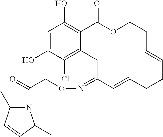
C1=C(O)C(Cl)=C2C(=C1O)C(=O)OCCC=CCCC=CC(=NOCC(=O)N1C(C)C=CC1C)C2
